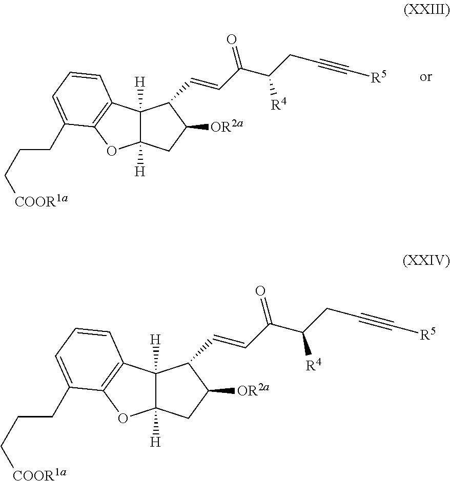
C12([H])C([H])(C3=C(O1)C(CCC[COOR1a])=CC=C3)C(C=CC(C(CC#C[R5])[R4])=O)C([OR2a])C2.C12([H])C([H])(C3=C(O1)C(CCC[COOR1a])=CC=C3)C(C=CC(C(CC#C[R5])[R4])=O)C([OR2a])C2
